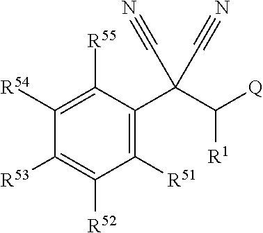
C1([R54])=C([R55])C(C(C([R1])[Q])(C#N)C#N)=C([R51])C([R52])=C1[R53]
